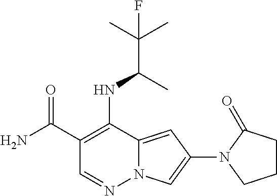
C1(C(N)=O)=C(NC(C(C)(C)F)C)C2=CC(N3CCCC3=O)=CN2N=C1
